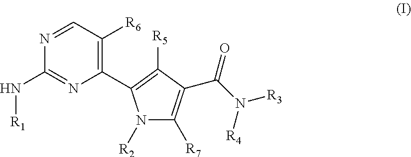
C1(C2=C([R5])C(C(N([R3])[R4])=O)=C([R7])N2[R2])=C([R6])C=NC(N[R1])=N1
